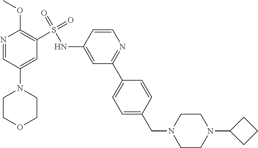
N1=CC(N2CCOCC2)=CC(S(=O)(NC2=CC(C3=CC=C(CN4CCN(C5CCC5)CC4)C=C3)=NC=C2)=O)=C1OC
